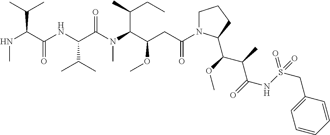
C1N(C(CC(C(N(C(C(NC(C(NC)C(C)C)=O)C(C)C)=O)C)C(C)CC)OC)=O)C(C(OC)C(C)C(=O)NS(=O)(=O)CC2=CC=CC=C2)CC1
